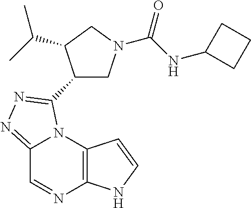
C12=NN=C(C3CN(C(=O)NC4CCC4)CC3C(C)C)N1C1=C(N=C2)NC=C1
